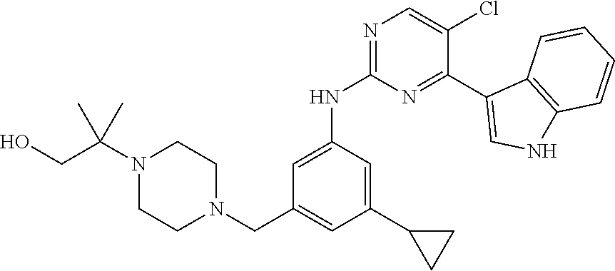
N1=C(NC2=CC(CN3CCN(C(CO)(C)C)CC3)=CC(C3CC3)=C2)N=C(C2=CNC3=C2C=CC=C3)C(Cl)=C1
